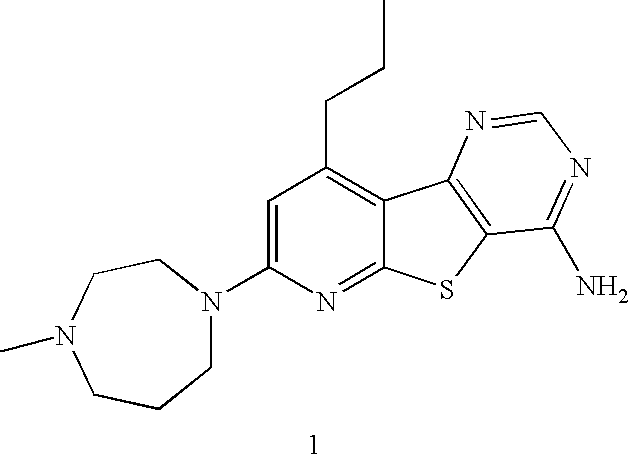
C1=C(N2CCCN(C)CC2)N=C2C(=C1CCC)C1=C(S2)C(N)=NC=N1
